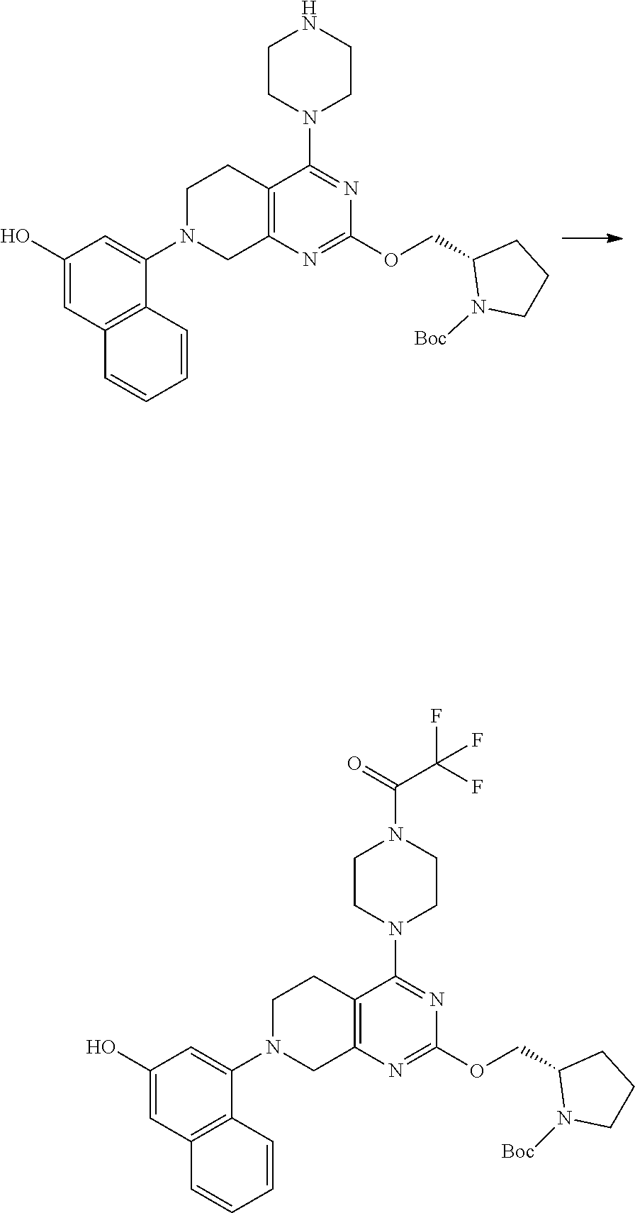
C1CN(C2=CC(O)=CC3=C2C=CC=C3)CC2=C1C(N1CCNCC1)=NC(OCC1N([Boc])CCC1)=N2.C1CN(C2=CC(O)=CC3=C2C=CC=C3)CC2=C1C(N1CCN(C(=O)C(F)(F)F)CC1)=NC(OCC1N([Boc])CCC1)=N2
